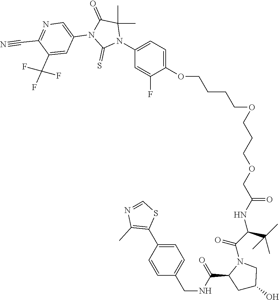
C(CCCOC1=CC=C(N2C(C)(C)C(=O)N(C3=CN=C(C#N)C(C(F)(F)F)=C3)C2=S)C=C1F)OCCCOCC(NC(C(N1C(C(=O)NCC2=CC=C(C3=C(C)N=CS3)C=C2)CC(O)C1)=O)C(C)(C)C)=O
